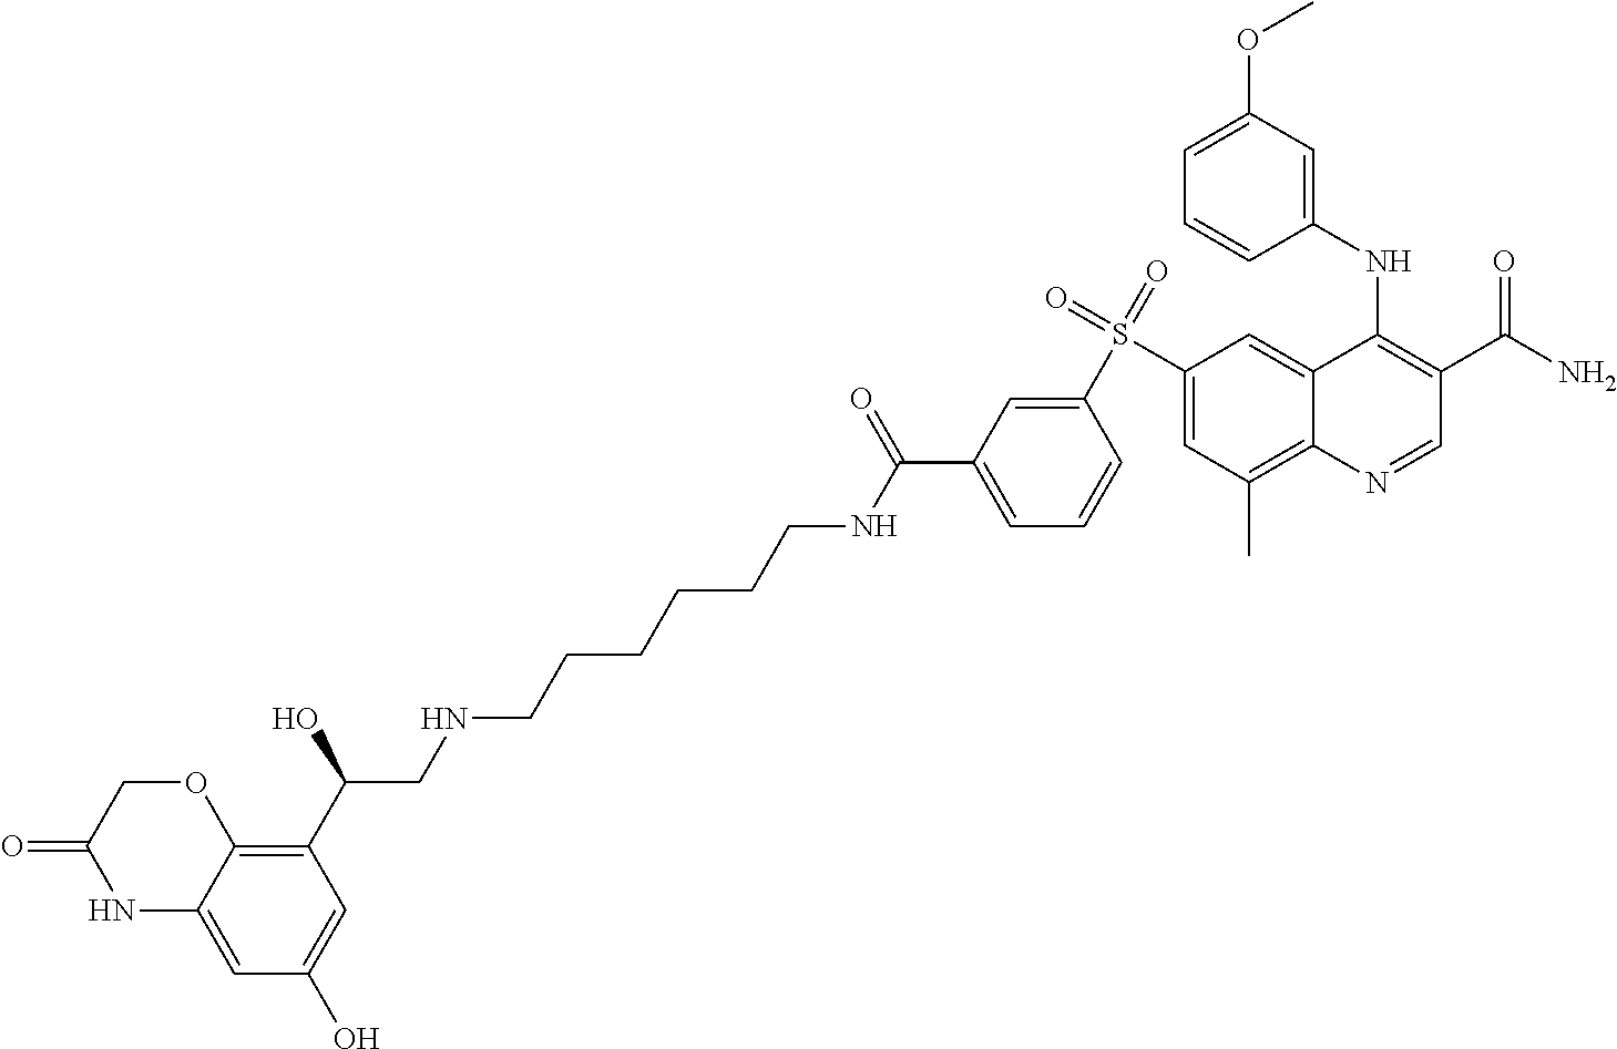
C12=CC(O)=CC(C(CNCCCCCCNC(=O)C3=CC=CC(S(=O)(=O)C4=CC(C)=C5C(=C4)C(NC4=CC(OC)=CC=C4)=C(C(N)=O)C=N5)=C3)O)=C1OCC(=O)N2
